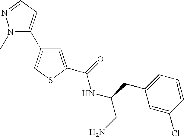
C1=C(C(=O)NC(CN)CC2=CC=CC(Cl)=C2)SC=C1C1=CC=NN1C
